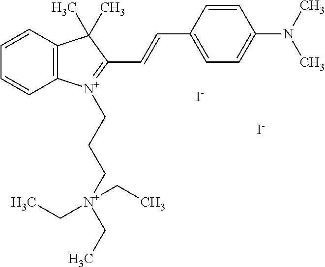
C1=CC2=C(C=C1)[N+](CCC[N+](CC)(CC)CC)=C(C=CC1=CC=C(N(C)C)C=C1)C2(C)C.[I-].[I-]
